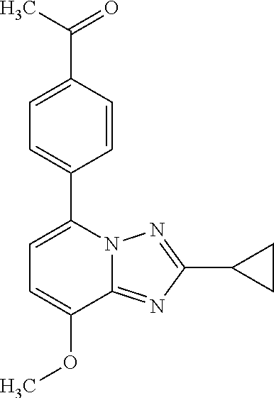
C1=C(OC)C2=NC(C3CC3)=NN2C(C2=CC=C(C(=O)C)C=C2)=C1
